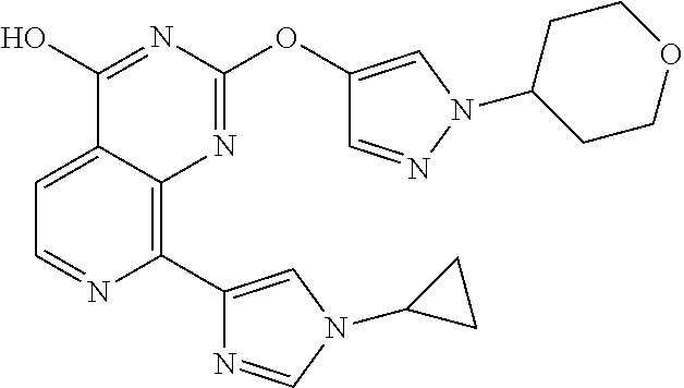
C1=C2C(=C(C3=CN(C4CC4)C=N3)N=C1)N=C(OC1=CN(C3CCOCC3)N=C1)N=C2O
